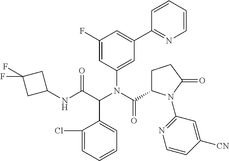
C1(Cl)=CC=CC=C1C(C(NC1CC(F)(F)C1)=O)N(C(C1CCC(=O)N1C1=NC=CC([CN])=C1)=O)C1=CC(C2=NC=CC=C2)=CC(F)=C1
